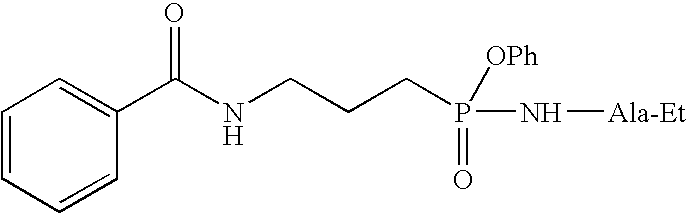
C1=CC=CC(C(NCCCP(=O)(N[Ala-Et])[OPh])=O)=C1
